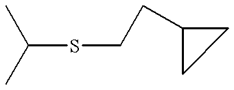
C(SCCC1CC1)(C)C
